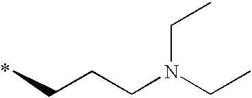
C(CCN(CC)CC)C
